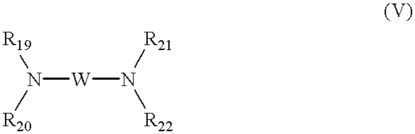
N([W]N([R22])[R21])([R19])[R20]
